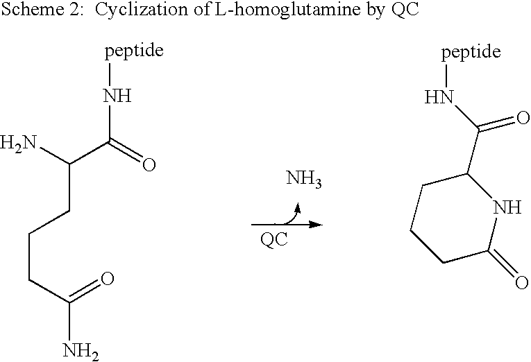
N.NC(C(=O)N[peptide])CCCC(N)=O.N([peptide])C(C1CCCC(=O)N1)=O
